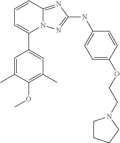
C1=CC2=NC(NC3=CC=C(OCCN4CCCC4)C=C3)=NN2C(C2=CC(C)=C(OC)C(C)=C2)=C1
